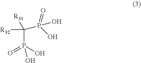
OP(=O)(C([R31])([R32])P(O)(=O)O)O
